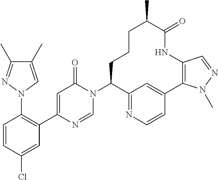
C1=CC(Cl)=CC(C2=CC(=O)N(C3CCCC(C)C(=O)NC4=C(C5=CC3=NC=C5)N(C)N=C4)C=N2)=C1N1N=C(C)C(C)=C1
